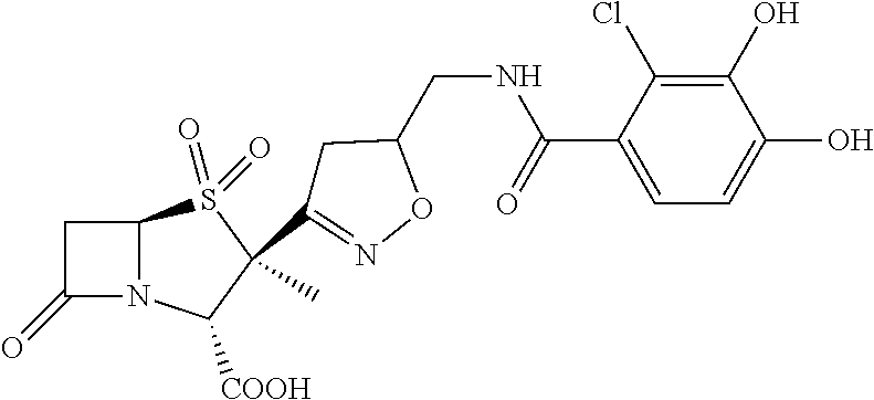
C1C(=O)N2C1S(=O)(=O)C(C)(C1=NOC(CNC(C3=CC=C(O)C(O)=C3Cl)=O)C1)C2[COOH]
